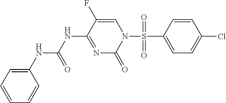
C1(NC(NC2=NC(=O)N(S(C3=CC=C(Cl)C=C3)(=O)=O)C=C2F)=O)=CC=CC=C1
